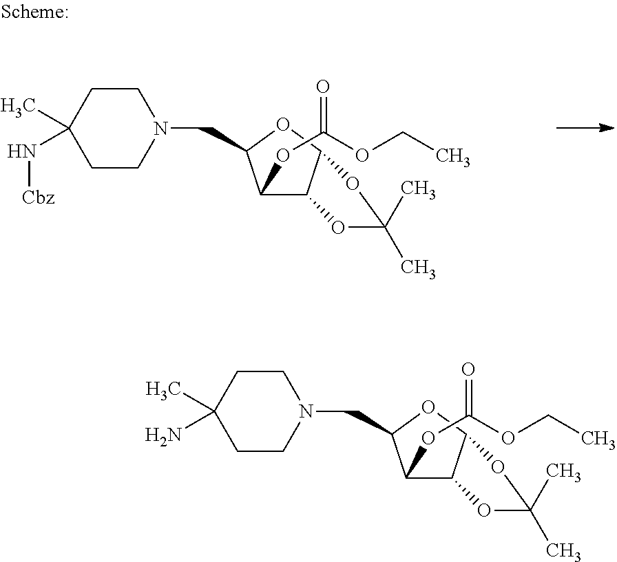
C1CN(CC2C(OC(OCC)=O)C3C(O2)OC(C)(C)O3)CCC1(N[Cbz])C.C1CN(CC2C(OC(OCC)=O)C3C(O2)OC(C)(C)O3)CCC1(N)C
